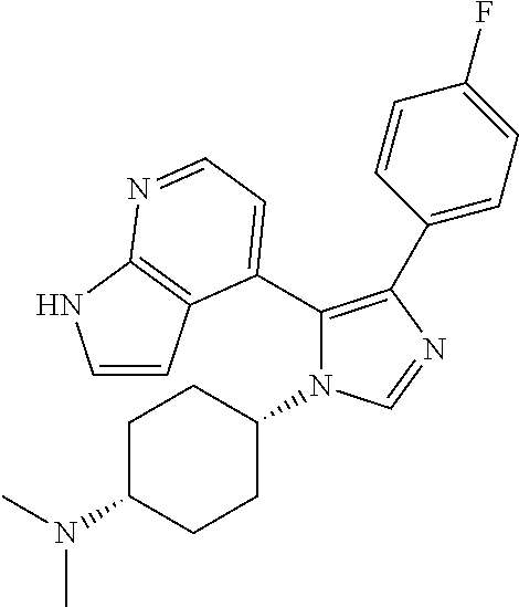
C1(C2=CC=NC3=C2C=CN3)=C(C2=CC=C(F)C=C2)N=CN1C1CCC(N(C)C)CC1
